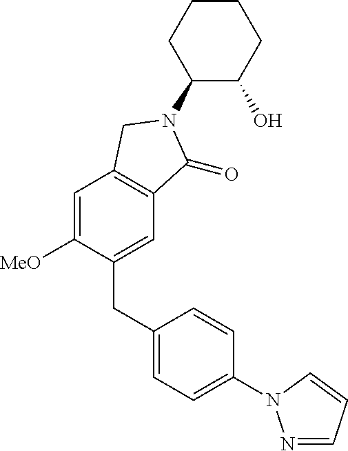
C1(N2C(=O)C3=C(C=C([MeO])C(CC4=CC=C(N5N=CC=C5)C=C4)=C3)C2)C(O)CCCC1
